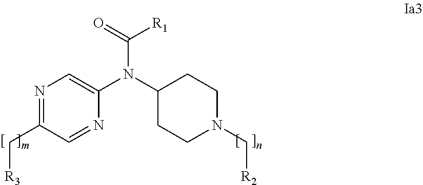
N1=C(C[R3])C=NC(N(C2CCN(C[R2])CC2)C(=O)[R1])=C1
